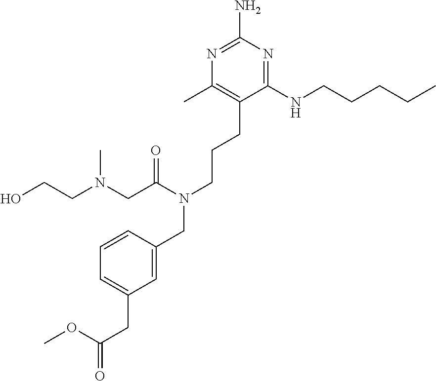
C1(NCCCCC)=NC(N)=NC(C)=C1CCCN(CC1=CC(CC(=O)OC)=CC=C1)C(CN(CCO)C)=O
